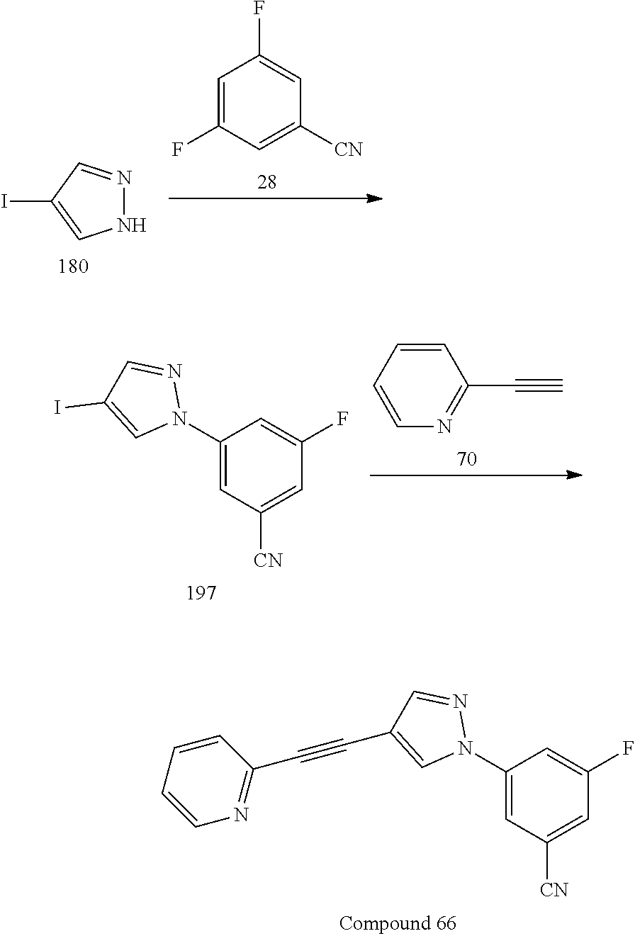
C1=C(N2N=CC(C#CC3=NC=CC=C3)=C2)C=C(F)C=C1[CN].C1=C(F)C=C([CN])C=C1F.N1=CC(I)=CN1.C1=C(N2N=CC(I)=C2)C=C(F)C=C1[CN].C1=CC=CN=C1C#C
